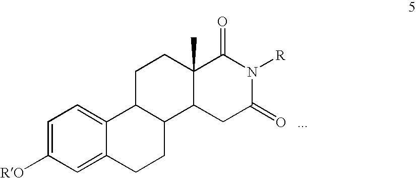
C1=C([RO])C=C2C(=C1)C1C(CC2)C2C(C)(CC1)C(=O)N([R])C(=O)C2
